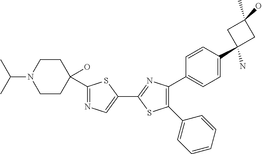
C1(C2=NC(C3=CC=C(C4(N)CC(C)(O)C4)C=C3)=C(C3=CC=CC=C3)S2)=CN=C(C2(O)CCN(C(C)C)CC2)S1
